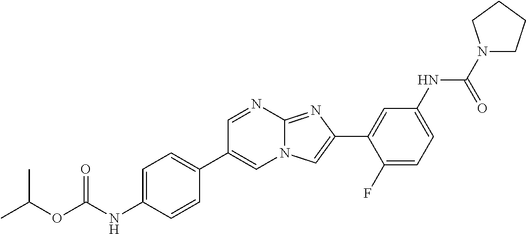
C1=NC2=NC(C3=CC(NC(N4CCCC4)=O)=CC=C3F)=CN2C=C1C1=CC=C(NC(OC(C)C)=O)C=C1
